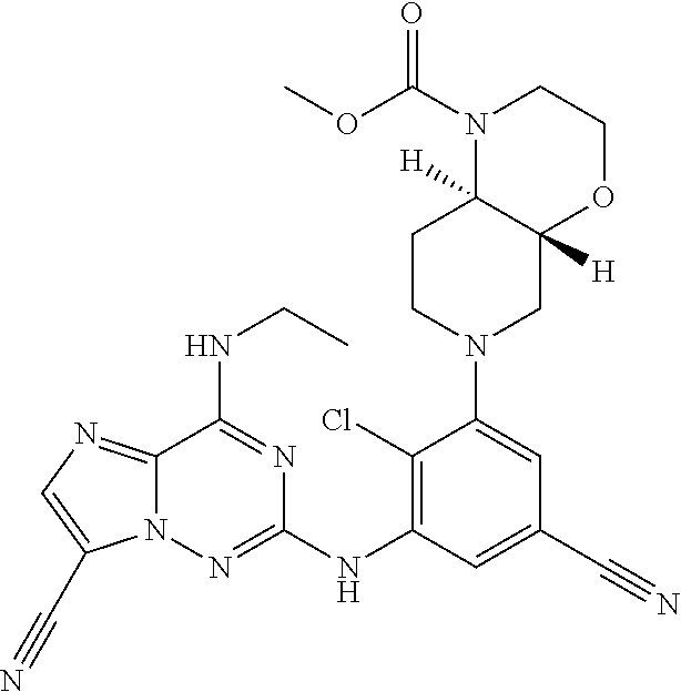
N12C(=NC=C1C#N)C(NCC)=NC(NC1=C(Cl)C(N3CC4([H])C([H])(CC3)N(C(OC)=O)CCO4)=CC(C#N)=C1)=N2
